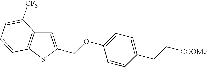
C1=C(COC2=CC=C(CC[COOMe])C=C2)SC2=C1C([CF3])=CC=C2
